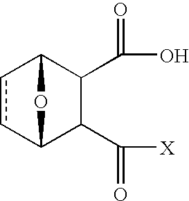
c1cC2C(C([X])=O)C(C(O)=O)C1O2
